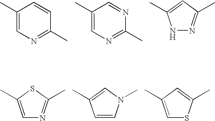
C1(C)=CN=C(C)C=C1.C1(C)=CN=C(C)N=C1.N1N=C(C)C=C1C.C1=C(C)SC(C)=N1.C1=CN(C)C=C1C.C1=C(C)C=C(C)S1
